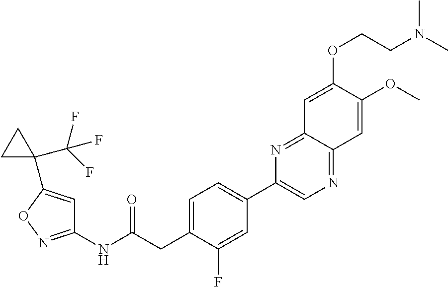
C1(NC(CC2=CC=C(C3=CN=C4C(=N3)C=C(OCCN(C)C)C(OC)=C4)C=C2F)=O)=NOC(C2(C(F)(F)F)CC2)=C1
